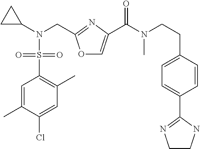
C1C(N(CC2=NC(C(N(CCC3=CC=C(C4=NCCN4)C=C3)C)=O)=CO2)S(C2=C(C)C=C(Cl)C(C)=C2)(=O)=O)C1
